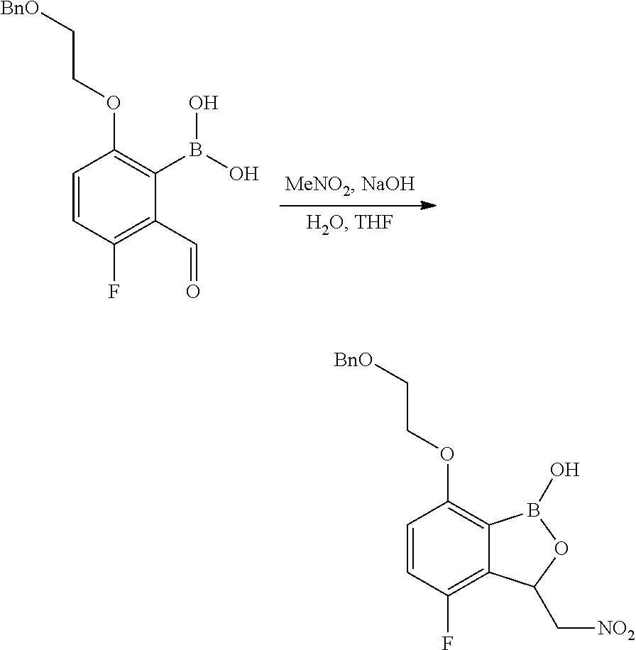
C1=CC(F)=C2C(=C1OCC[BnO])B(O)OC2C[NO2].C1=CC(F)=C(C=O)C(B(O)O)=C1OCC[BnO]
